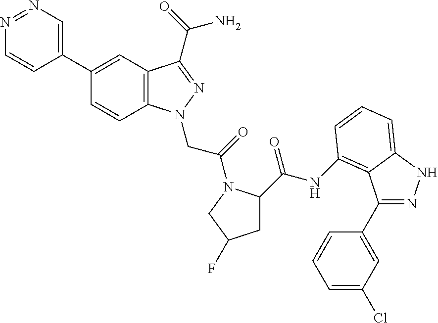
N1=NC=C(C2=CC3=C(C=C2)N(CC(=O)N2C(C(=O)NC4=C5C(C6=CC(Cl)=CC=C6)=NNC5=CC=C4)CC(F)C2)N=C3C(=O)N)C=C1
